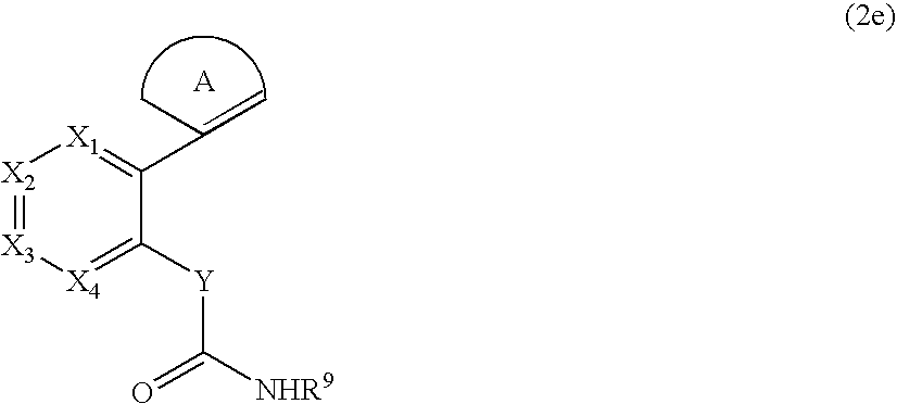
[X2]1=[X3][X4]=C([Y]C(=O)[NHR9])C(C(C)=C)=[X1]1
